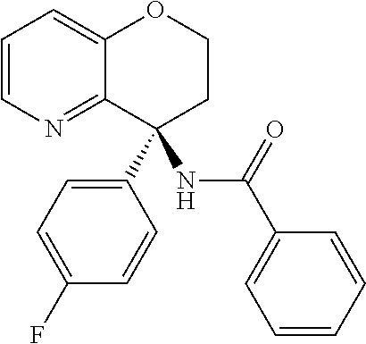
C1=CN=C2C(=C1)OCCC2(C1=CC=C(F)C=C1)NC(C1=CC=CC=C1)=O
